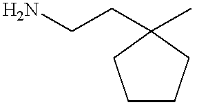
C1CCC(CCN)(C)C1
